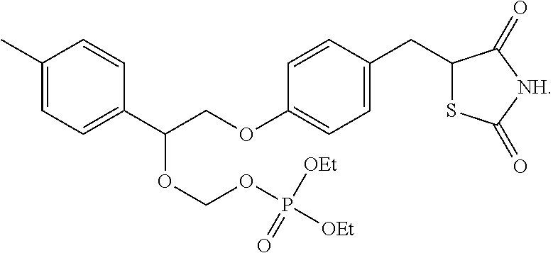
C1(C)=CC=C(C(COC2=CC=C(CC3SC(=O)[NH]C3=O)C=C2)OCOP(=O)([OEt])[OEt])C=C1
